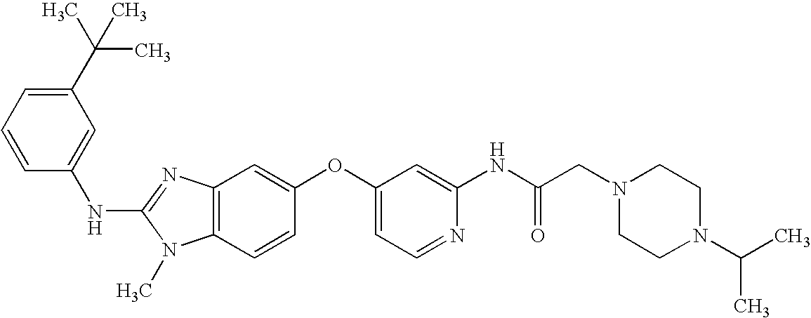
C1(C(C)(C)C)=CC=CC(NC2=NC3=C(N2C)C=CC(OC2=CC=NC(NC(CN4CCN(C(C)C)CC4)=O)=C2)=C3)=C1
